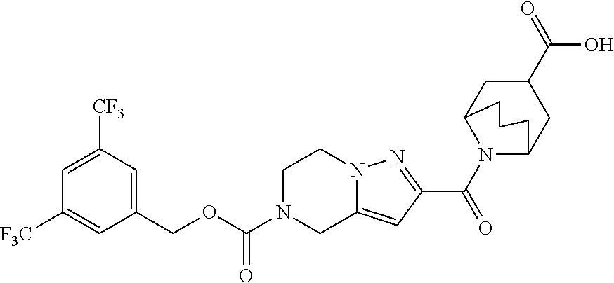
C1=C([CF3])C=C(COC(N2CC3=CC(C(N4C5CC(C(=O)O)CC4CCC5)=O)=NN3CC2)=O)C=C1[F3C]
